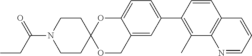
N1=CC=CC2=C1C(C)=C(C1=CC=C3C(=C1)COC1(O3)CCN(C(CC)=O)CC1)C=C2
